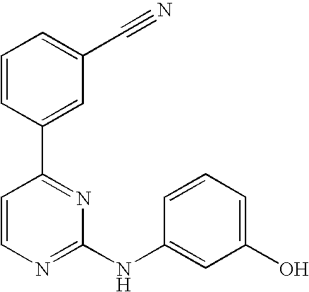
C1=CC(C2=NC(NC3=CC(O)=CC=C3)=NC=C2)=CC(C#N)=C1
